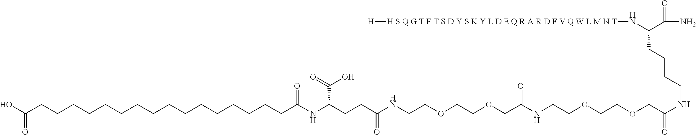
C(NC(COCCOCCNC(COCCOCCNC(CCC(NC(CCCCCCCCCCCCCCCCC(O)=O)=O)C(O)=O)=O)=O)=O)CCCC(N[H S Q G T F T S D Y S K Y L D E Q R A R D F V Q W L M N T][H])C(N)=O
